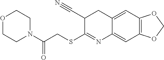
O1CCN(C(CSC2=NC3=CC4=C(C=C3CC2C#N)OCO4)=O)CC1
